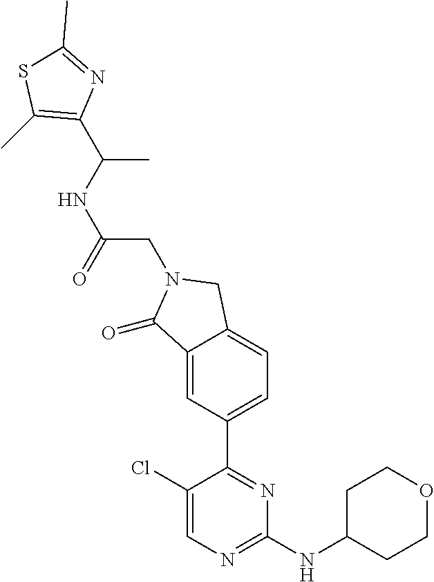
C1(Cl)=CN=C(NC2CCOCC2)N=C1C1=CC=C2C(=C1)C(=O)N(CC(NC(C)C1=C(C)SC(C)=N1)=O)C2
